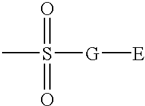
S([G][E])(C)(=O)=O
